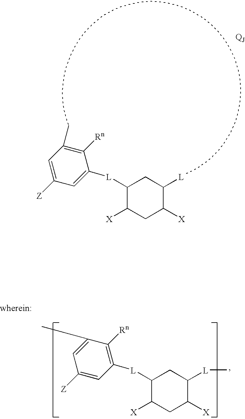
C1([L]C2=CC([Z])=CC(C)=C2[Rn])C([X])CC([X])C([L])C1.C1([L]C2=C([Rn])C(C)=CC([Z])=C2)C([X])CC([X])C([L]C)C1
